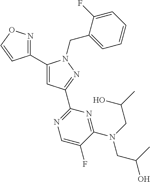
C1(C2=NOC=C2)=CC(C2=NC=C(F)C(N(CC(C)O)CC(O)C)=N2)=NN1CC1=CC=CC=C1F
